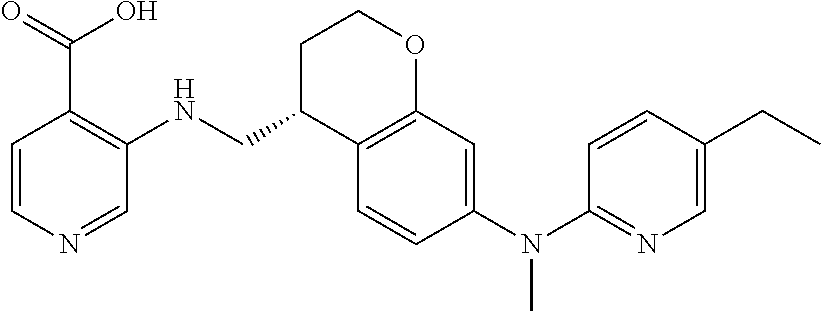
C1=CN=CC(NCC2C3=C(OCC2)C=C(N(C2=NC=C(CC)C=C2)C)C=C3)=C1C(=O)O
